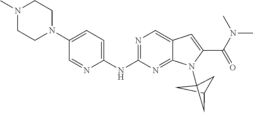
C1C2CC1(N1C3=NC(NC4=CC=C(N5CCN(C)CC5)C=N4)=NC=C3C=C1C(N(C)C)=O)C2
